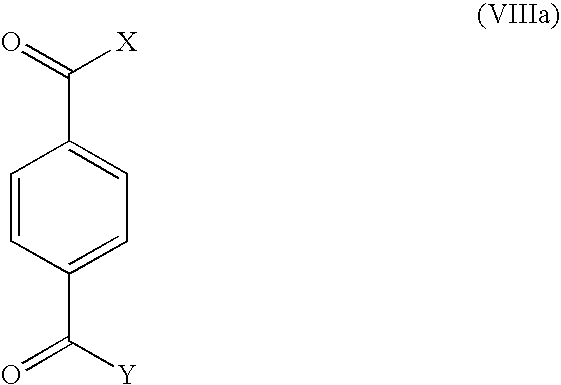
C1=CC(C(=O)[Y])=CC=C1C([X])=O
